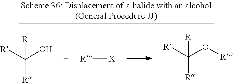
[R]C([R])(O)[R].[R]C([R])(O[R])[R].[R][X]
